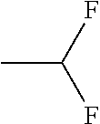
CC(F)F
